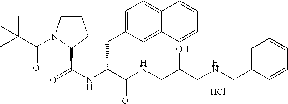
Cl.N(C(C(NCC(CNCC1=CC=CC=C1)O)=O)CC1=CC=C2C(=C1)C=CC=C2)C(=O)C1N(C(=O)C(C)(C)C)CCC1
